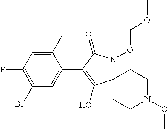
C1(C)=CC(F)=C(Br)C=C1C1=C(O)C2(N(OCOC)C1=O)CCN(OC)CC2
